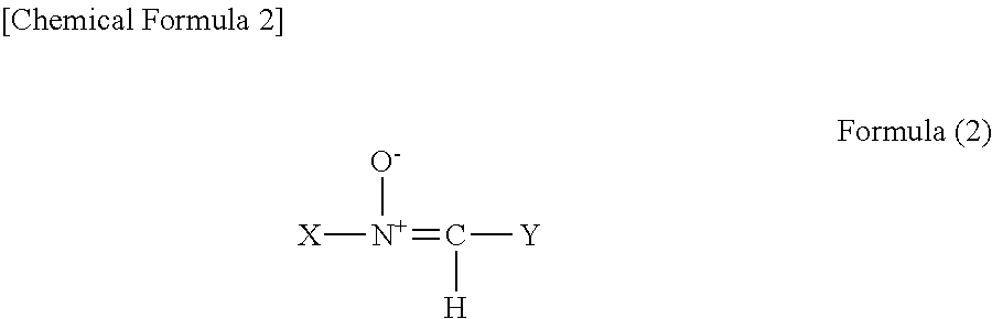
[X][N+]([O-])=C([H])[Y]
